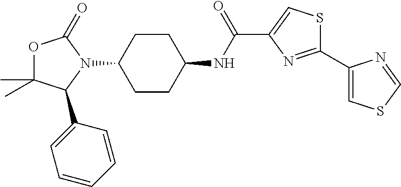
C1CC(NC(C2=CSC(C3=CSC=N3)=N2)=O)CCC1N1C(=O)OC(C)(C)C1C1=CC=CC=C1
